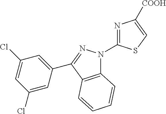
C12=C(C(C3=CC(Cl)=CC(Cl)=C3)=NN1C1=NC([COOH])=CS1)C=CC=C2
